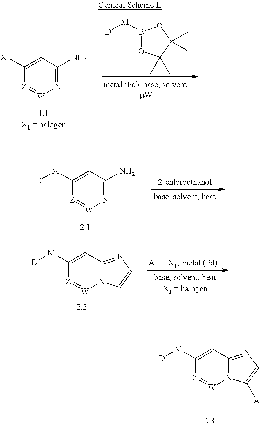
N1=C(N)C=C([X1])[Z]=[W]1.B1([M][D])OC(C)(C)C(C)(C)O1.N1=C(N)C=C([M][D])[Z]=[W]1.N12C(=NC=C1)C=C([M][D])[Z]=[W]2.[A][X1].N12C(=NC=C1[A])C=C([M][D])[Z]=[W]2
